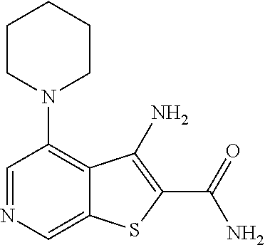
C1=NC=C2C(=C1N1CCCCC1)C(N)=C(C(N)=O)S2
